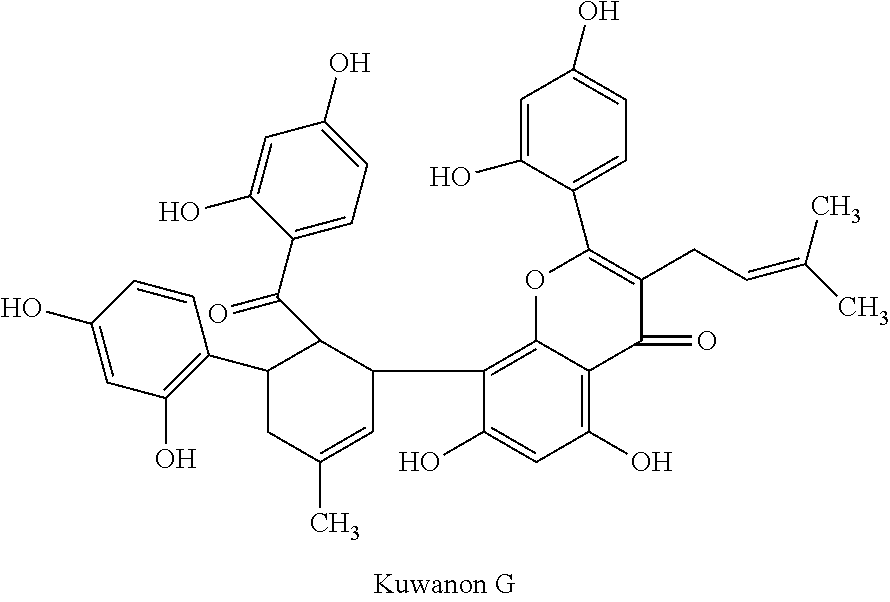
C1(C2C=C(C)CC(C3=C(O)C=C(O)C=C3)C2C(C2=CC=C(O)C=C2O)=O)=C2C(=C(O)C=C1O)C(=O)C(CC=C(C)C)=C(C1=CC=C(O)C=C1O)O2
